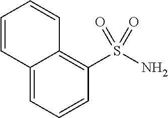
C12=CC=CC(S(N)(=O)=O)=C1C=CC=C2
